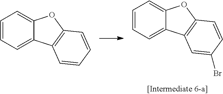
C1=CC=C2C(=C1)OC1=C2C=CC=C1.C1=CC=C2C(=C1)OC1=C2C=C(Br)C=C1
